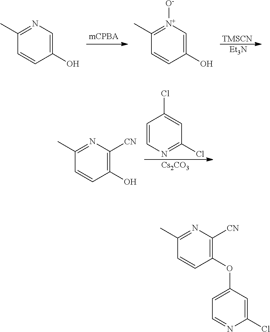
C1(O)=CN=C(C)C=C1.C1(O)=C[N+]([O-])=C(C)C=C1.[TMSCN].[Et3N].C1(O)=C([CN])N=C(C)C=C1.C1=CN=C(Cl)C=C1Cl.[Cs2CO3].C1(OC2=CC=NC(Cl)=C2)=C([CN])N=C(C)C=C1
